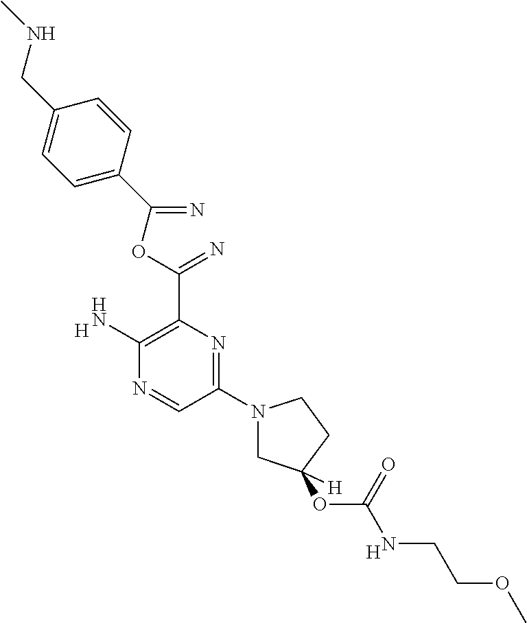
[H].C1(N2CC(OC(NCCOC)=O)([H])CC2)=NC(C(=N)OC(=N)C2=CC=C(CNC)C=C2)=C(N)N=C1.[H]
